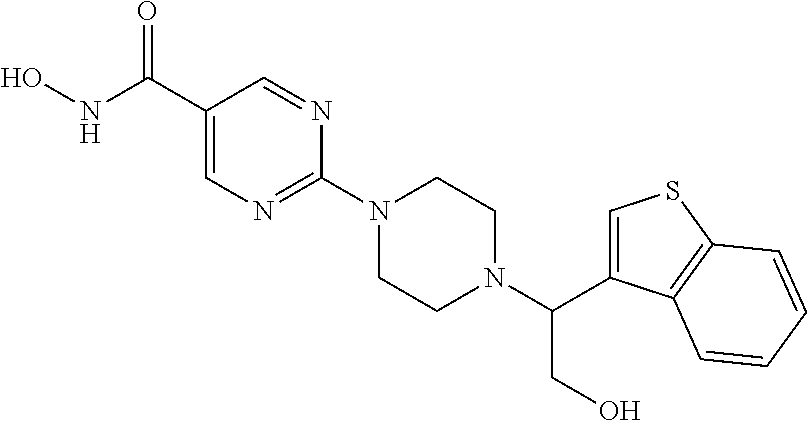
ONC(C1=CN=C(N2CCN(C(CO)C3=CSC4=C3C=CC=C4)CC2)N=C1)=O
